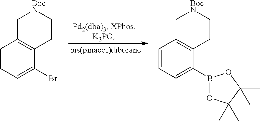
C1=CC=C(Br)C2=C1C[BocN]CC2.C1=CC=C(B2OC(C)(C)C(C)(C)O2)C2=C1C[BocN]CC2
